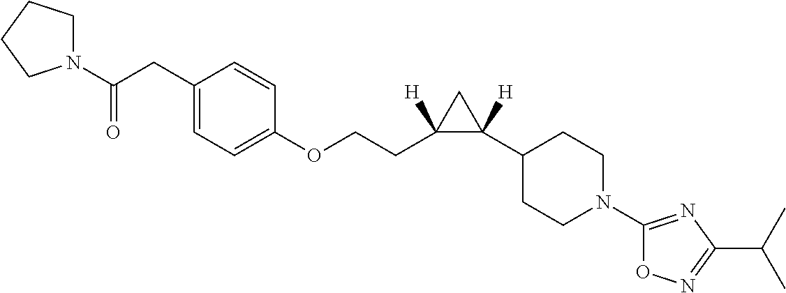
C1=C(CC(N2CCCC2)=O)C=CC(OCCC2([H])C(C3CCN(C4=NC(C(C)C)=NO4)CC3)([H])C2)=C1
